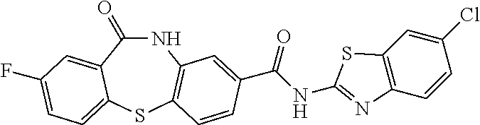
N1C(=O)C2=CC(F)=CC=C2SC2=C1C=C(C(NC1=NC3=C(C=C(Cl)C=C3)S1)=O)C=C2
